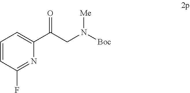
C1=CC(F)=NC(C(CN([Boc])[Me])=O)=C1
